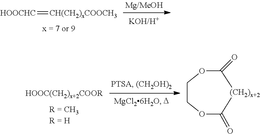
[HOOCHC]=[CH(CH2)xCOOCH3].C1COC(=O)[(CH2)x+2]C(=O)O1
